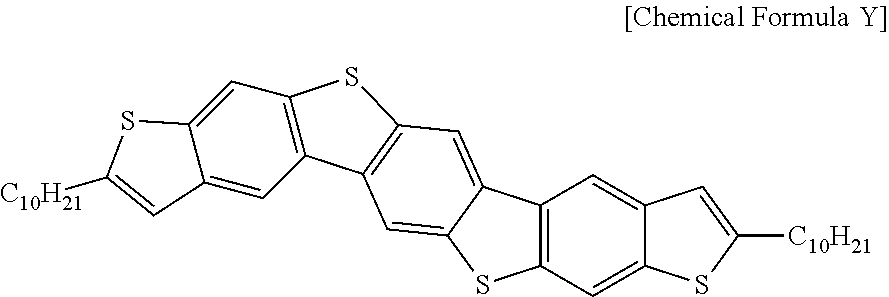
C12=C(C=C3C(=C1)C=C([C10H21])S3)SC1=CC3=C(C=C21)SC1=C3C=C2C(=C1)SC([C10H21])=C2
